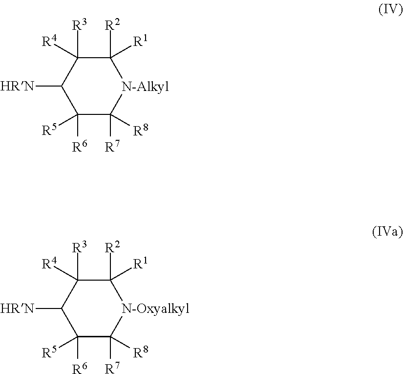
C1([R6])([R5])C([R7])([R8])[N-Alkyl]C([R2])([R1])C([R3])([R4])C1[HRN].C1([R6])([R5])C([R7])([R8])[N-Oxyalkyl]C([R2])([R1])C([R3])([R4])C1[HRN]
